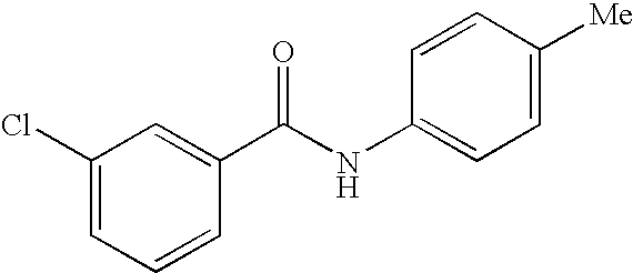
C1(Cl)=CC=CC(C(NC2=CC=C([Me])C=C2)=O)=C1
